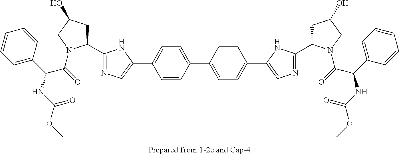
C1(C2CC(O)CN2C(=O)C(C2=CC=CC=C2)NC(=O)OC)=NC=C(C2=CC=C(C3=CC=C(C4=CN=C(C5CC(O)CN5C(=O)C(C5=CC=CC=C5)NC(=O)OC)N4)C=C3)C=C2)N1
